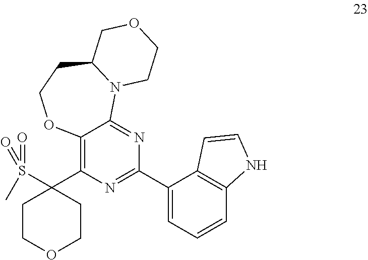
C1(C2=C3C(=NC(C4=CC=CC5=C4C=CN5)=N2)N2C(CCO3)COCC2)(S(=O)(=O)C)CCOCC1
